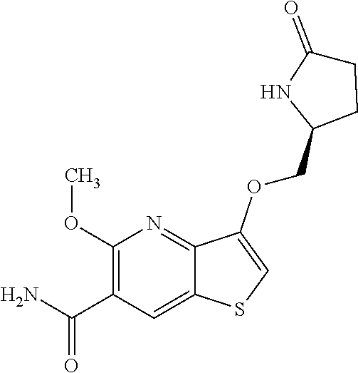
C1(OC)=C(C(N)=O)C=C2C(=N1)C(OCC1CCC(=O)N1)=CS2
